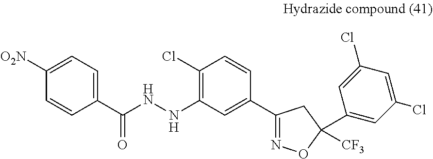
C1(C(NNC2=C(Cl)C=CC(C3=NOC(C4=CC(Cl)=CC(Cl)=C4)([CF3])C3)=C2)=O)=CC=C([O2N])C=C1
